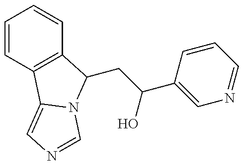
C1=CC2=C(C=C1)C(CC(C1=CN=CC=C1)O)N1C2=CN=C1
